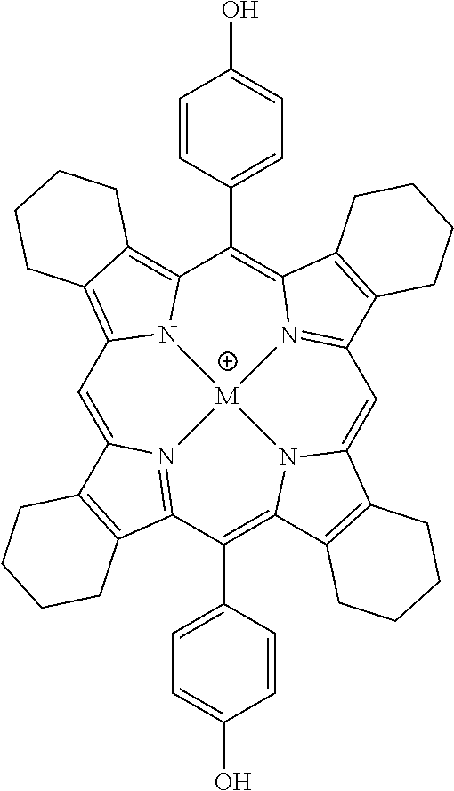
C1=C2N3=C(C(C4=CC=C(O)C=C4)=C4N5C(=CC6=N7C(=C(C8=CC=C(O)C=C8)C8=C9C(=C1N8[M]753)CCCC9)C1=C6CCCC1)C1=C4CCCC1)C1=C2CCCC1
